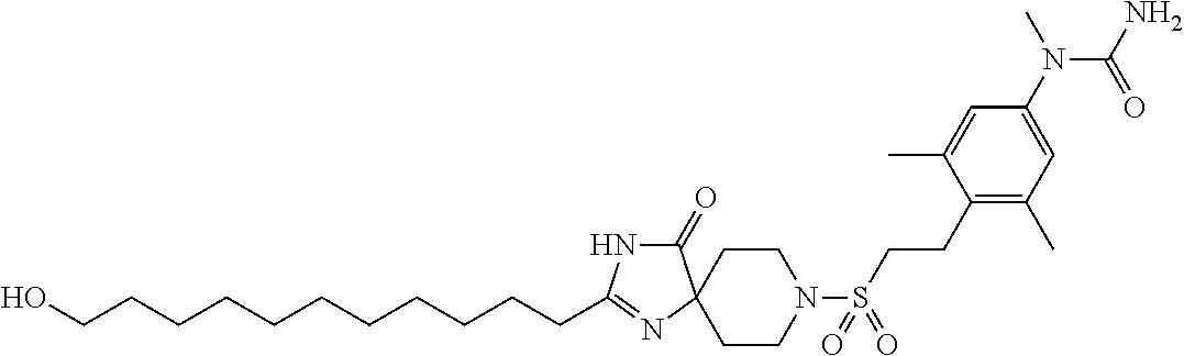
C1CN(S(=O)(=O)CCC2=C(C)C=C(N(C(=O)N)C)C=C2C)CCC12C(=O)NC(CCCCCCCCCCCO)=N2
